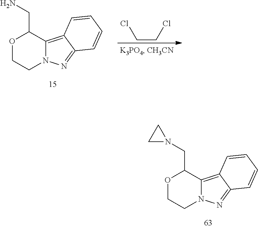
O1CCN2C(=C3C(=N2)C=CC=C3)C1CN.ClCCCl.O1CCN2C(=C3C(=N2)C=CC=C3)C1CN1CC1
